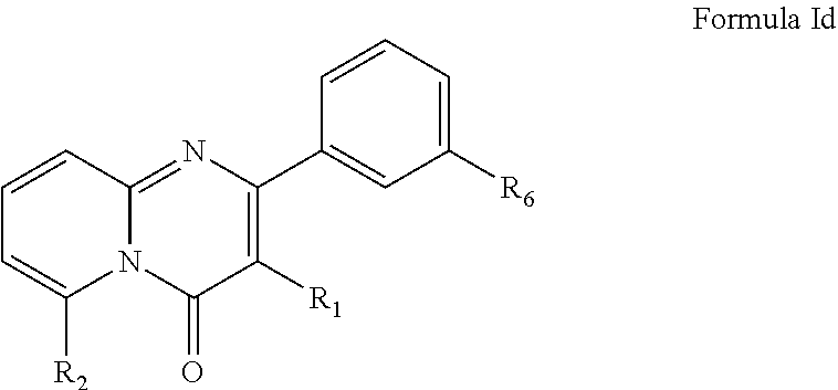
N12C(=NC(C3=CC([R6])=CC=C3)=C([R1])C1=O)C=CC=C2[R2]
